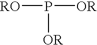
[RO]P([OR])[OR]
